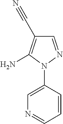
C1=NN(C2=CN=CC=C2)C(N)=C1C#N
